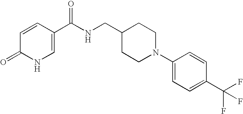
C1(=O)NC=C(C(NCC2CCN(C3=CC=C(C(F)(F)F)C=C3)CC2)=O)C=C1
